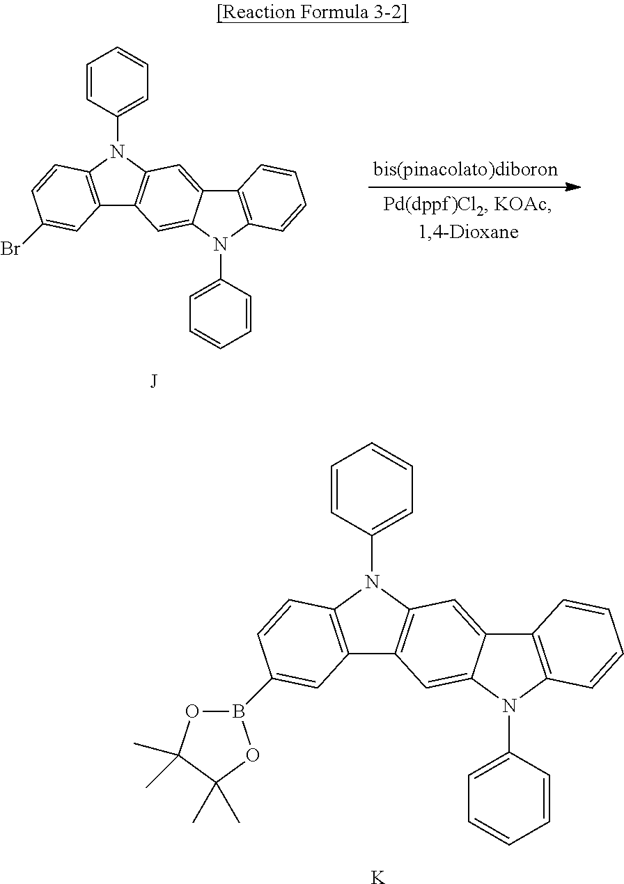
C12=C(N(C3=CC=CC=C3)C3=C1C=C1C(=C3)C3=C(N1C1=CC=CC=C1)C=CC=C3)C=CC(Br)=C2.C12=C(N(C3=CC=CC=C3)C3=C1C=C1C(=C3)C3=C(N1C1=CC=CC=C1)C=CC=C3)C=CC(B1OC(C)(C)C(C)(C)O1)=C2.[K]
